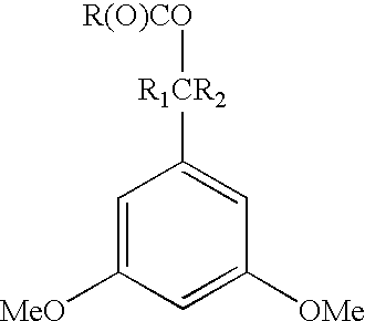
C1=C([MeO])C=C([OMe])C=C1[R1CR2][R(O)CO]
